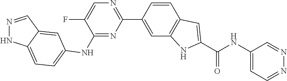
C1(NC2=CC=C3NN=CC3=C2)=NC(C2=CC3=C(C=C2)C=C(C(NC2=CC=NN=C2)=O)N3)=NC=C1F
